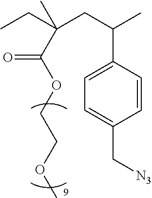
C(C)(C(=O)OCCOC)(CC)CC(C)C1=CC=C(C[N3])C=C1
